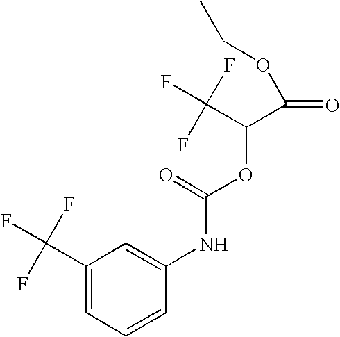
C1(C(F)(F)F)=CC=CC(NC(OC(C(=O)OCC)C(F)(F)F)=O)=C1
